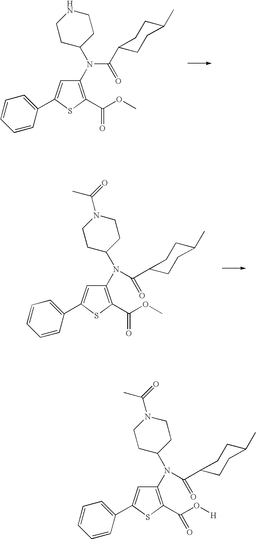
N(C1CCNCC1)(C(C1CCC(C)CC1)=O)C1=C(C(OC)=O)SC(C2=CC=CC=C2)=C1.N(C1CCN(C(=O)C)CC1)(C1=C(C(OC)=O)SC(C2=CC=CC=C2)=C1)C(C1CCC(C)CC1)=O.N(C1CCN(C(C)=O)CC1)(C1=C(C(O[H])=O)SC(C2=CC=CC=C2)=C1)C(C1CCC(C)CC1)=O
